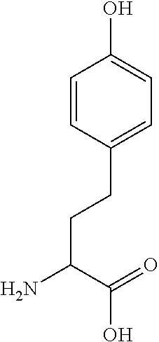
C(CC(N)C(=O)O)C1=CC=C(O)C=C1
